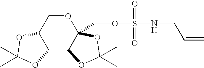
C12C3C(COS(=O)(=O)NCC=C)(OCC1OC(C)(C)O2)OC(C)(C)O3
